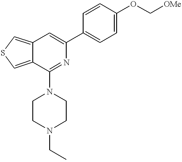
C12=CSC=C1C(N1CCN(CC)CC1)=NC(C1=CC=C(OC[OMe])C=C1)=C2
